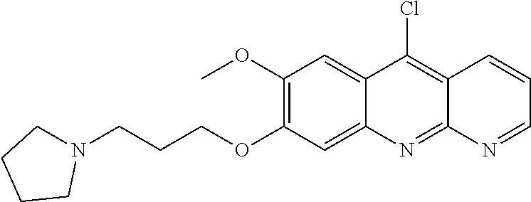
N1(CCCOC2=C(OC)C=C3C(=C2)N=C2N=CC=CC2=C3Cl)CCCC1
